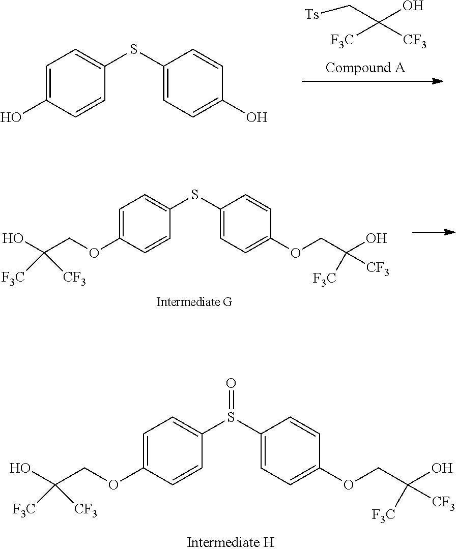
[Ts]CC([CF3])(O)[F3C].C1=C(O)C=CC(SC2=CC=C(O)C=C2)=C1.C1=C(OCC([F3C])([CF3])O)C=CC(S(C2=CC=C(OCC([CF3])([F3C])O)C=C2)=O)=C1.C1=C(OCC([F3C])([CF3])O)C=CC(SC2=CC=C(OCC([CF3])([F3C])O)C=C2)=C1
